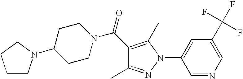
C1(C(=O)N2CCC(N3CCCC3)CC2)=C(C)N(C2=CC(C(F)(F)F)=CN=C2)N=C1C
